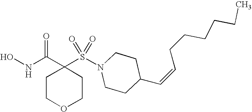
C1(S(N2CCC(C=CCCCCCC)CC2)(=O)=O)(C(NO)=O)CCOCC1
